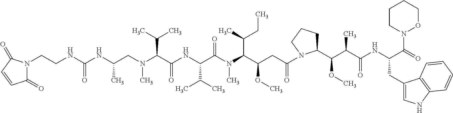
N(C(CN(C(C(NC(C(N(C(C(CC(N1C(C(C(C(NC(C(=O)N2OCCCC2)CC2=CNC3=C2C=CC=C3)=O)C)OC)CCC1)=O)OC)C(C)CC)C)=O)C(C)C)=O)C(C)C)C)C)C(NCCN1C(=O)C=CC1=O)=O
